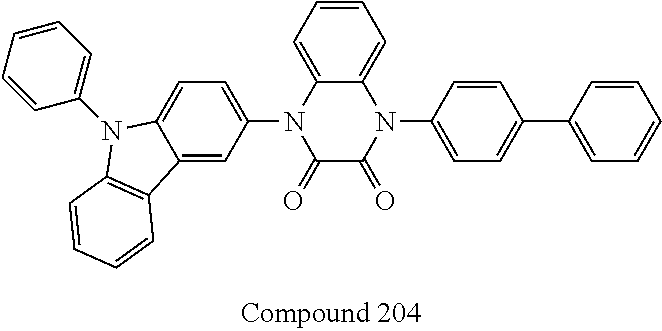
C1=CC=C2C(=C1)N(C1=CC=C(C3=CC=CC=C3)C=C1)C(=O)C(=O)N2C1=CC=C2C(=C1)C1=C(N2C2=CC=CC=C2)C=CC=C1
